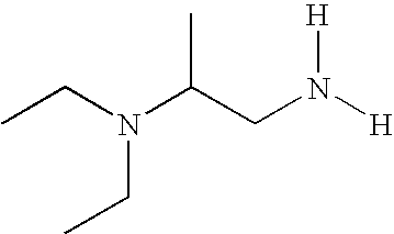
CCN(CC)C(CN([H])[H])C
